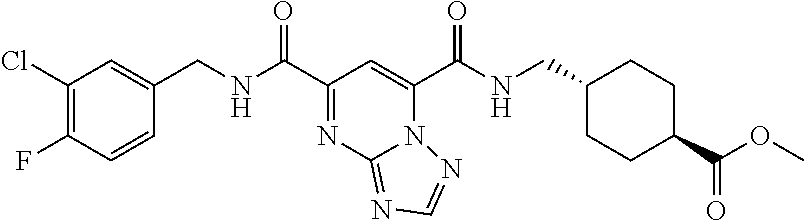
C1(Cl)=C(F)C=CC(CNC(C2=NC3=NC=NN3C(C(NCC3CCC(C(OC)=O)CC3)=O)=C2)=O)=C1
